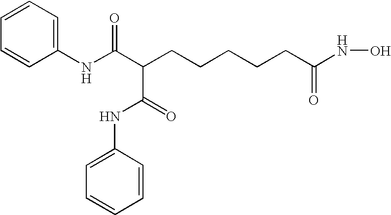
C(CCCCCC(=O)NO)(C(NC1=CC=CC=C1)=O)C(=O)NC1=CC=CC=C1
